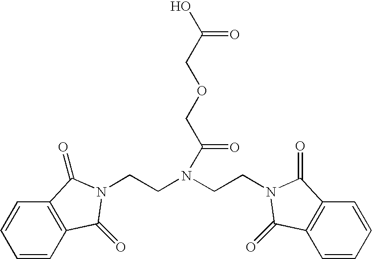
C1=CC2=C(C=C1)C(=O)N(CCN(CCN1C(=O)C3=C(C=CC=C3)C1=O)C(COCC(O)=O)=O)C2=O
